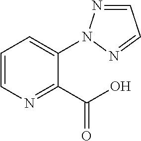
C1=NN(C2=CC=CN=C2C(O)=O)N=C1
